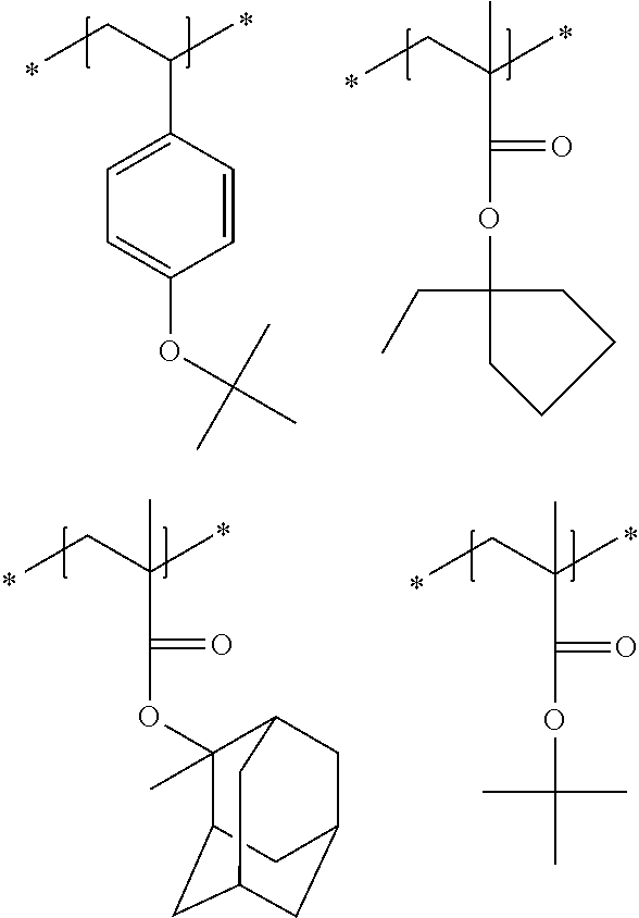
C1=CC(C(CC)C)=CC=C1OC(C)(C)C.C(C(CC)(C)C)(OC1(CC)CCCC1)=O.C(C(CC)(C)C)(OC1(C)C2CC3CC(CC1C3)C2)=O.C(C(CC)(C)C)(OC(C)(C)C)=O
